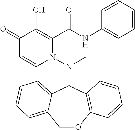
C1(=O)C=CN(N(C2C3=CC=CC=C3COC3=C2C=CC=C3)C)C(C(NC2=CC=CC=C2)=O)=C1O
